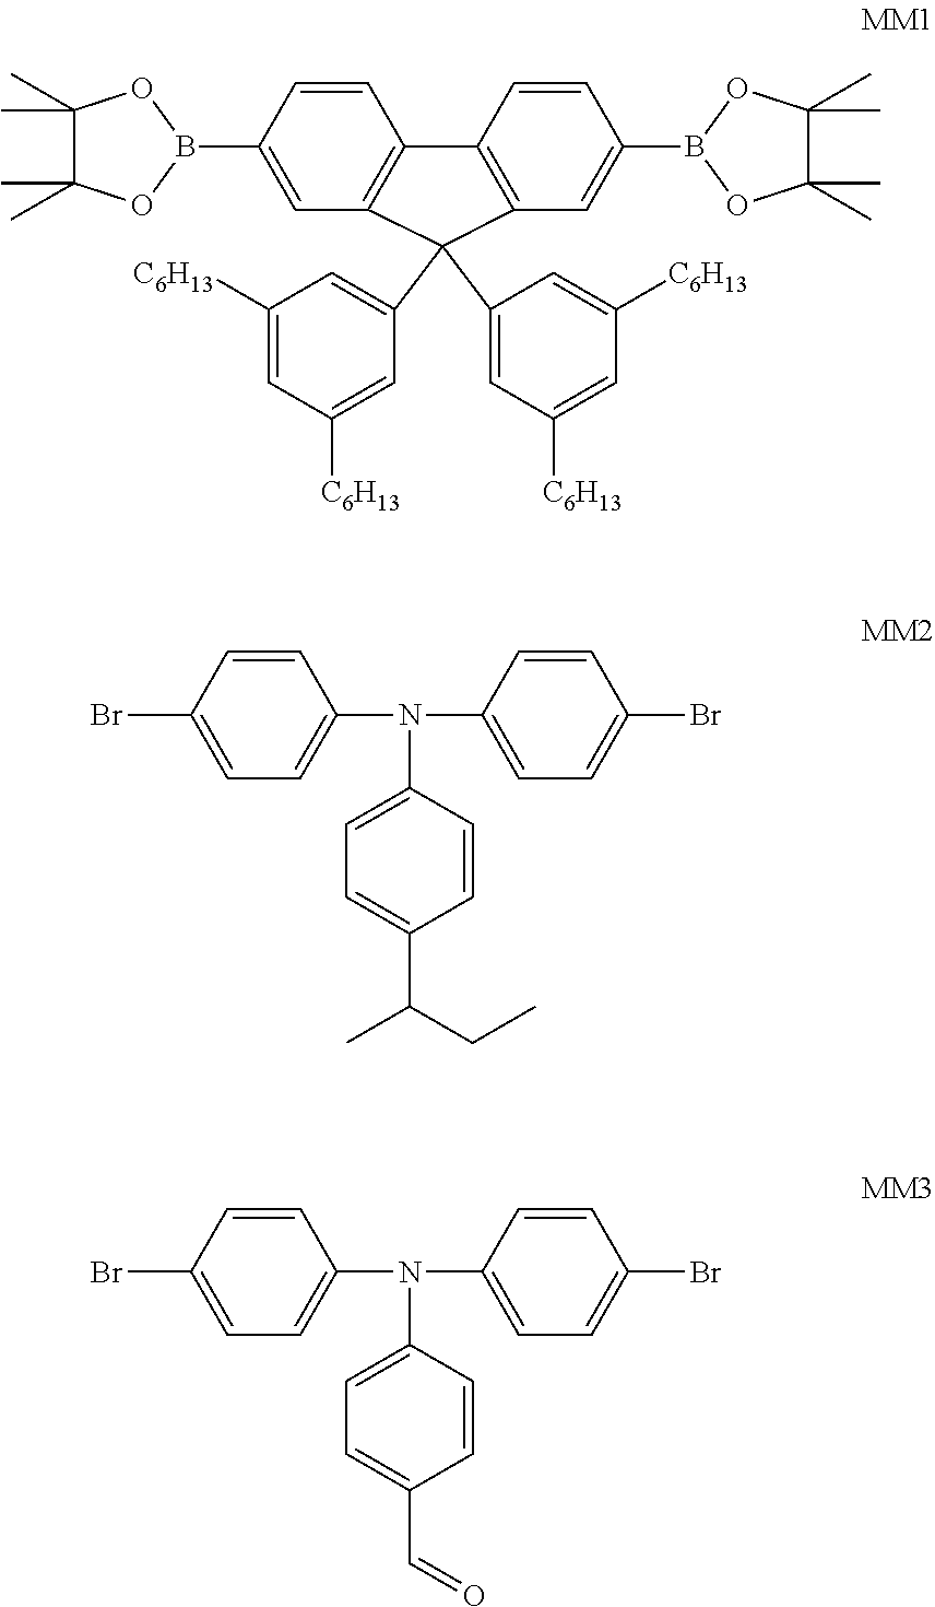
C1=CC(B2OC(C)(C)C(C)(C)O2)=CC2=C1C1=C(C=C(B3OC(C)(C)C(C)(C)O3)C=C1)C2(C1=CC([C6H13])=CC([C6H13])=C1)C1=CC([C6H13])=CC([C6H13])=C1.C1=CC(Br)=CC=C1N(C1=CC=C(Br)C=C1)C1=CC=C(C(C)CC)C=C1.C1=CC(Br)=CC=C1N(C1=CC=C(Br)C=C1)C1=CC=C(C=O)C=C1
